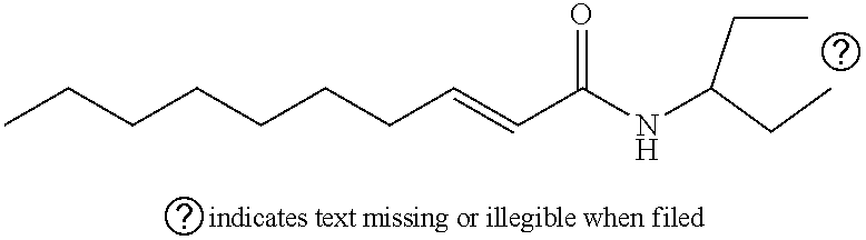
CCCCCCCC=CC(NC(CC)CC)=O
